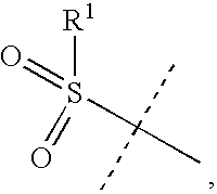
S([R1])(=O)(=O)C(C)(C)C
